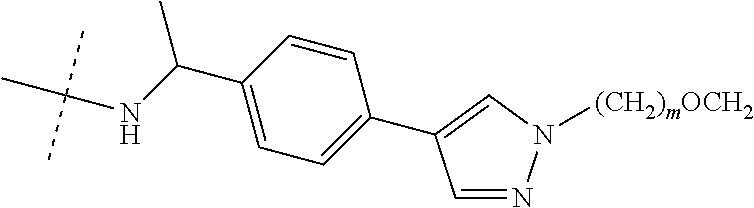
CC(NC(C1=CC=C(C2=CN([(CH2)mOCH2])N=C2)C=C1)C)(C)C
